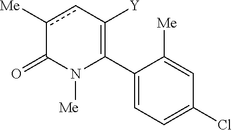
C1(C2=C([Y])cc([Me])C(=O)N2[Me])=CC=C(Cl)C=C1[Me]
